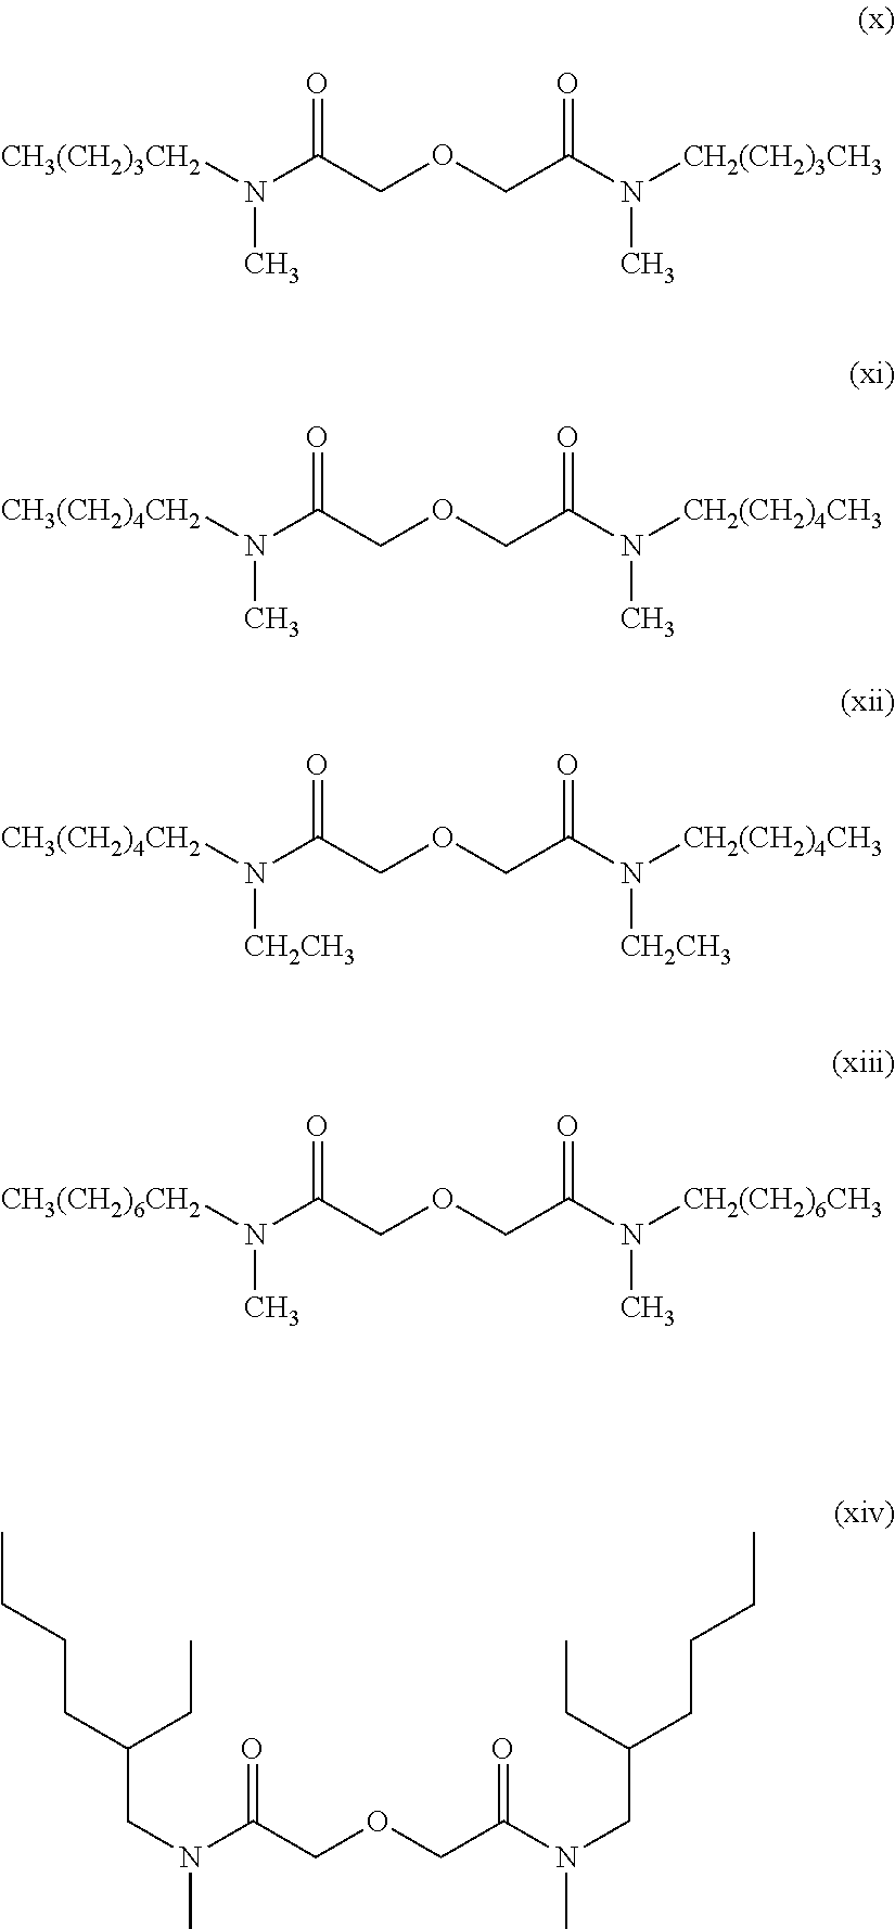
[CH3(CH2)3CH2]N(C(COCC(N([CH2(CH2)3CH3])C)=O)=O)C.C(N(C(COCC(N(CC(CCCC)CC)C)=O)=O)C)C(CCCC)CC.[CH3(CH2)4CH2]N(C(COCC(N([CH2(CH2)4CH3])C)=O)=O)C.[CH3(CH2)4CH2]N(C(COCC(N([CH2(CH2)4CH3])[CH2CH3])=O)=O)[CH2CH3].[CH3(CH2)6CH2]N(C(COCC(N([CH2(CH2)6CH3])C)=O)=O)C
